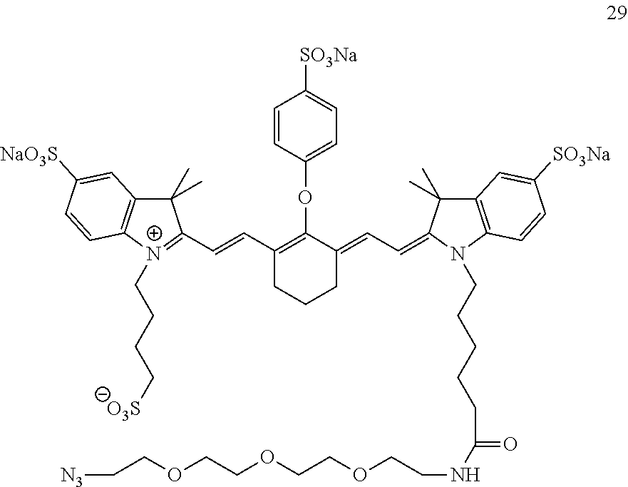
C1=CC(OC2=C(C=CC3=[N+](CCCC[O3S])C4=C(C3(C)C)C=C([NaO3S])C=C4)CCCC2=CC=C2N(CCCCCC(=O)NCCOCCOCCOCC[N3])C3=C(C2(C)C)C=C([SO3Na])C=C3)=CC=C1[SO3Na]
